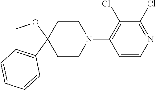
C12(CCN(C3=C(Cl)C(Cl)=NC=C3)CC1)OCC1=C2C=CC=C1
